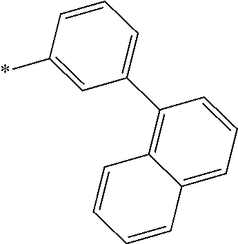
C1=CC=CC2=CC=CC(C3=CC=CC(*)=C3)=C12
